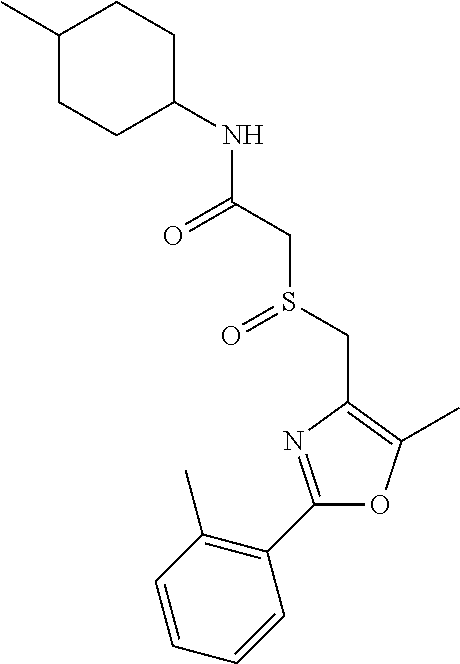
C1=CC=CC(C2=NC(CS(CC(NC3CCC(C)CC3)=O)=O)=C(C)O2)=C1C
